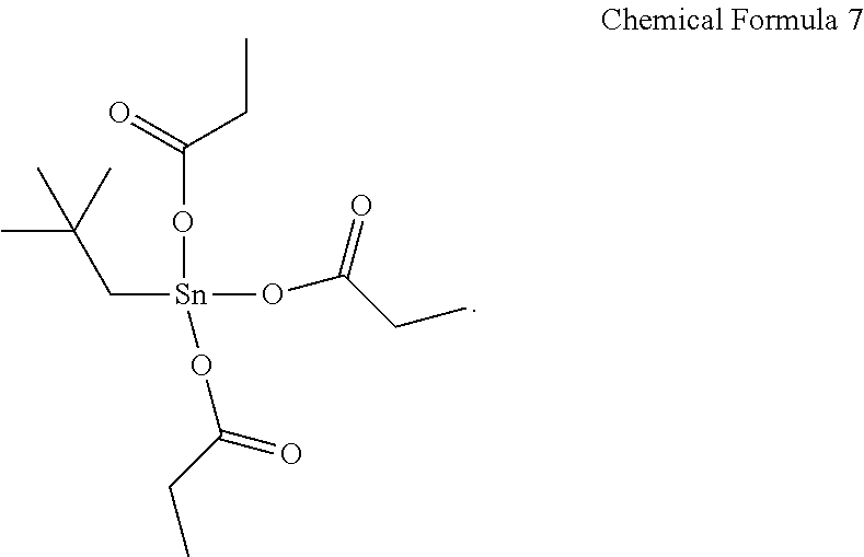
C(C[Sn](OC(CC)=O)(OC(=O)CC)OC(=O)CC)(C)(C)C
